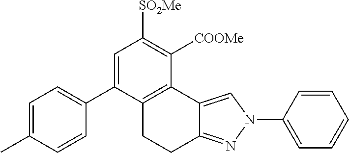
C1=C(C2=CC=C(C)C=C2)C2=C(C([COOMe])=C1[SO2Me])C1=CN(C3=CC=CC=C3)N=C1CC2
